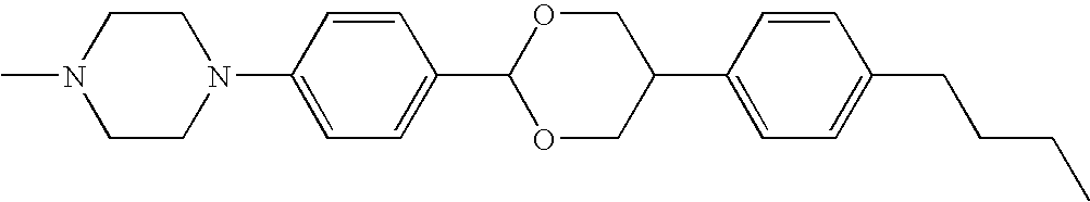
C1CN(C)CCN1C1=CC=C(C2OCC(C3=CC=C(CCCC)C=C3)CO2)C=C1
